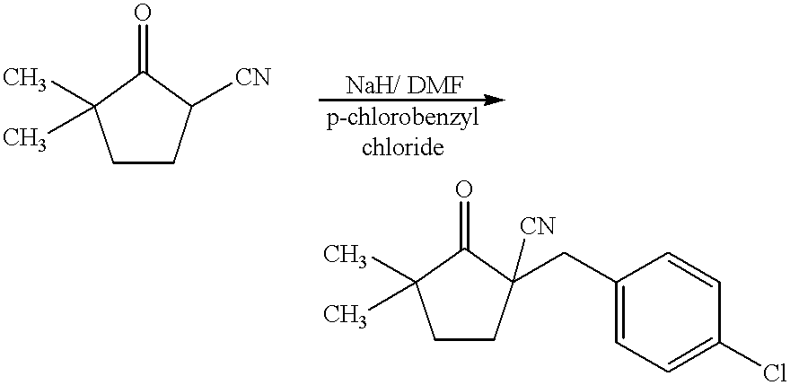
C1CC([CN])C(=O)C1(C)C.C1CC([CN])(CC2=CC=C(Cl)C=C2)C(=O)C1(C)C
